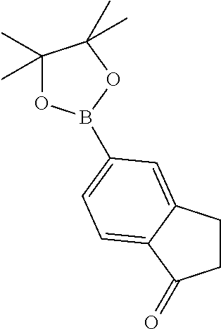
O1C(C)(C)C(C)(C)OB1C1=CC=C2C(=C1)CCC2=O
